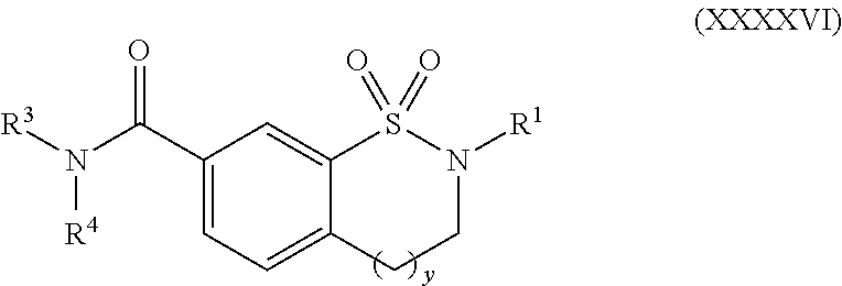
[R3]N(C(C1=CC=C2C(=C1)S(=O)(=O)N([R1])CC2)=O)[R4].[y]
